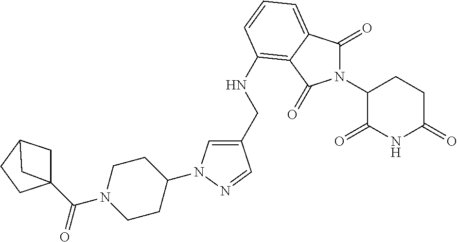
C12(C(N3CCC(N4C=C(CNC5=C6C(=CC=C5)C(=O)N(C5C(=O)NC(=O)CC5)C6=O)C=N4)CC3)=O)CC(CC1)C2
